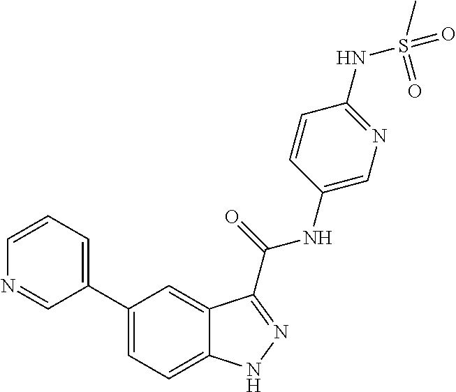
C1=CN=CC(C2=CC=C3C(=C2)C(C(NC2=CN=C(NS(C)(=O)=O)C=C2)=O)=NN3)=C1
